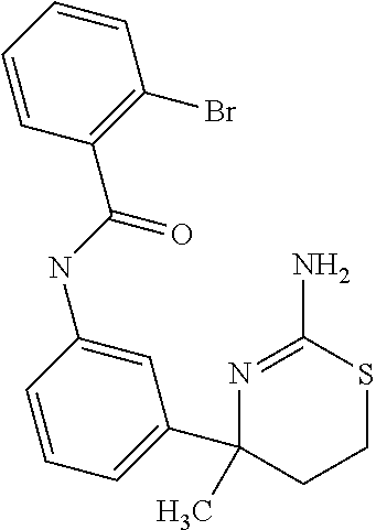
C1=CC=CC(Br)=C1C(NC1=CC(C2(C)CCSC(N)=N2)=CC=C1)=O
